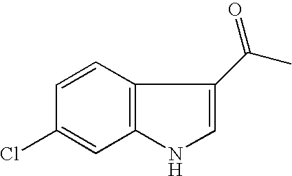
C12=C(C=CC(Cl)=C1)C(C(C)=O)=CN2
